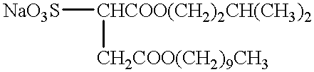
[NaO3S][CHCOO(CH2)2CH(CH3)2][CH2COO(CH2)9CH3]
